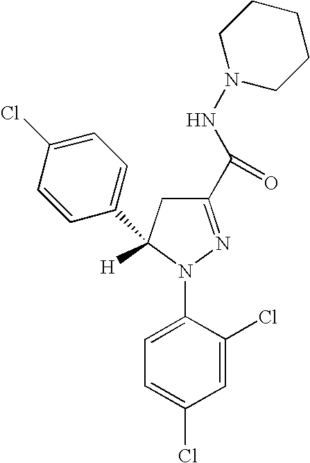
C1(C(NN2CCCCC2)=O)=NN(C2=CC=C(Cl)C=C2Cl)C([H])(C2=CC=C(Cl)C=C2)C1
